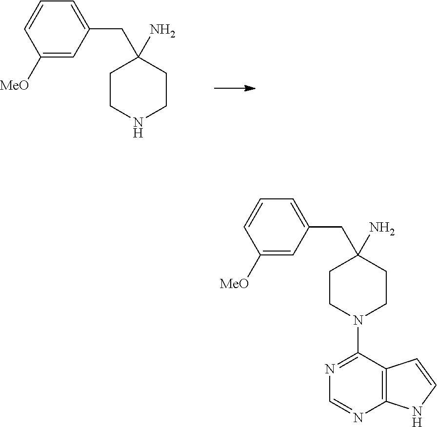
C1([MeO])=CC(CC2(N)CCN(C3=NC=NC4=C3C=CN4)CC2)=CC=C1.C1([MeO])=CC(CC2(N)CCNCC2)=CC=C1
